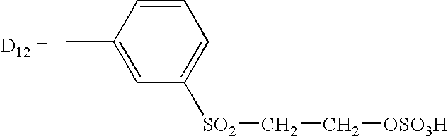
C1=C(C)C=CC=C1[SO2]CC[OSO3H]
